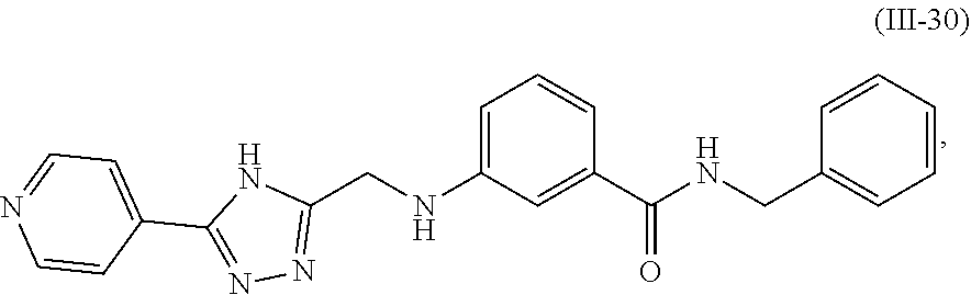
C1=CC=CC=C1CNC(C1=CC(NCC2=NN=C(C3=CC=NC=C3)N2)=CC=C1)=O
